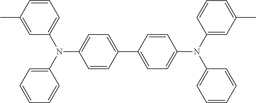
C1(C)=CC(N(C2=CC=CC=C2)C2=CC=C(C3=CC=C(N(C4=CC(C)=CC=C4)C4=CC=CC=C4)C=C3)C=C2)=CC=C1
